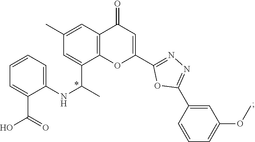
C1=CC=C(NC(C)C2=CC(C)=CC3=C2OC(C2=NN=C(C4=CC(OC)=CC=C4)O2)=CC3=O)C(C(O)=O)=C1
